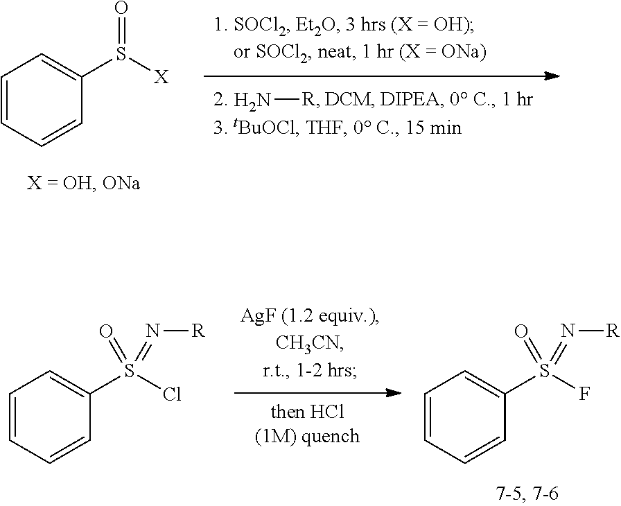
C1=CC=CC(S([X])=O)=C1.N[R].C1=CC=CC(S(Cl)(=O)=N[R])=C1.C1=CC=CC(S(F)(=O)=N[R])=C1
